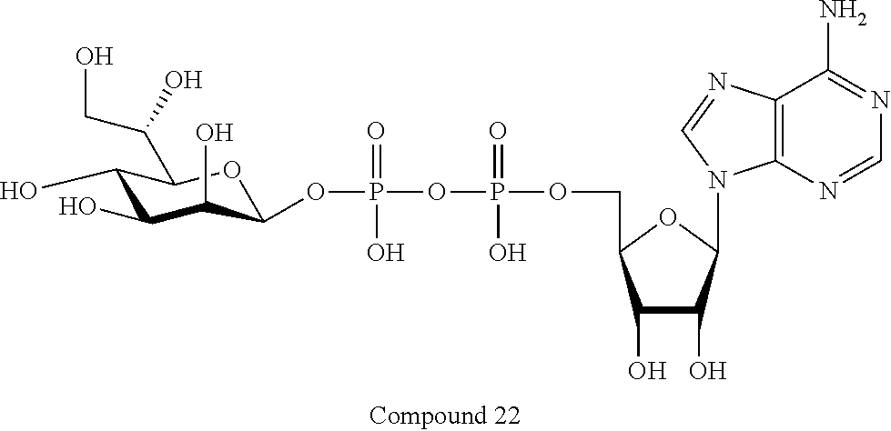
C1(O)C(O)C(O)C(OP(=O)(O)OP(=O)(O)OCC2C(O)C(O)C(N3C4=C(N=C3)C(N)=NC=N4)O2)OC1C(CO)O
